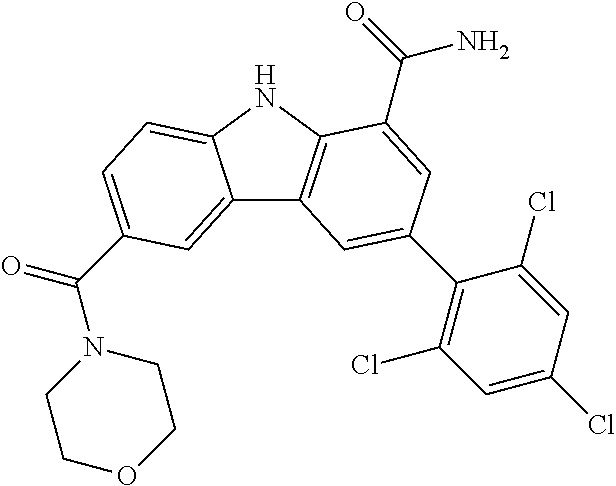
C12=CC(C(=O)N3CCOCC3)=CC=C1NC1=C2C=C(C2=C(Cl)C=C(Cl)C=C2Cl)C=C1C(N)=O
